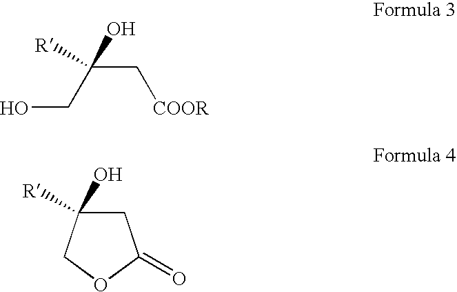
C1C(O)([R])COC1=O.OCC(C[COOR])(O)[R]
